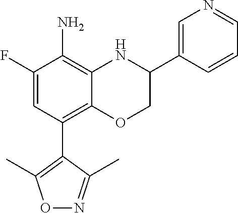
C12=C(C3=C(C)ON=C3C)C=C(F)C(N)=C1NC(C1=CN=CC=C1)CO2
